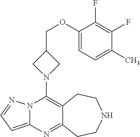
N12C(=CC=N1)N=C1C(=C2N2CC(COC3=CC=C(C)C(F)=C3F)C2)CCNCC1
